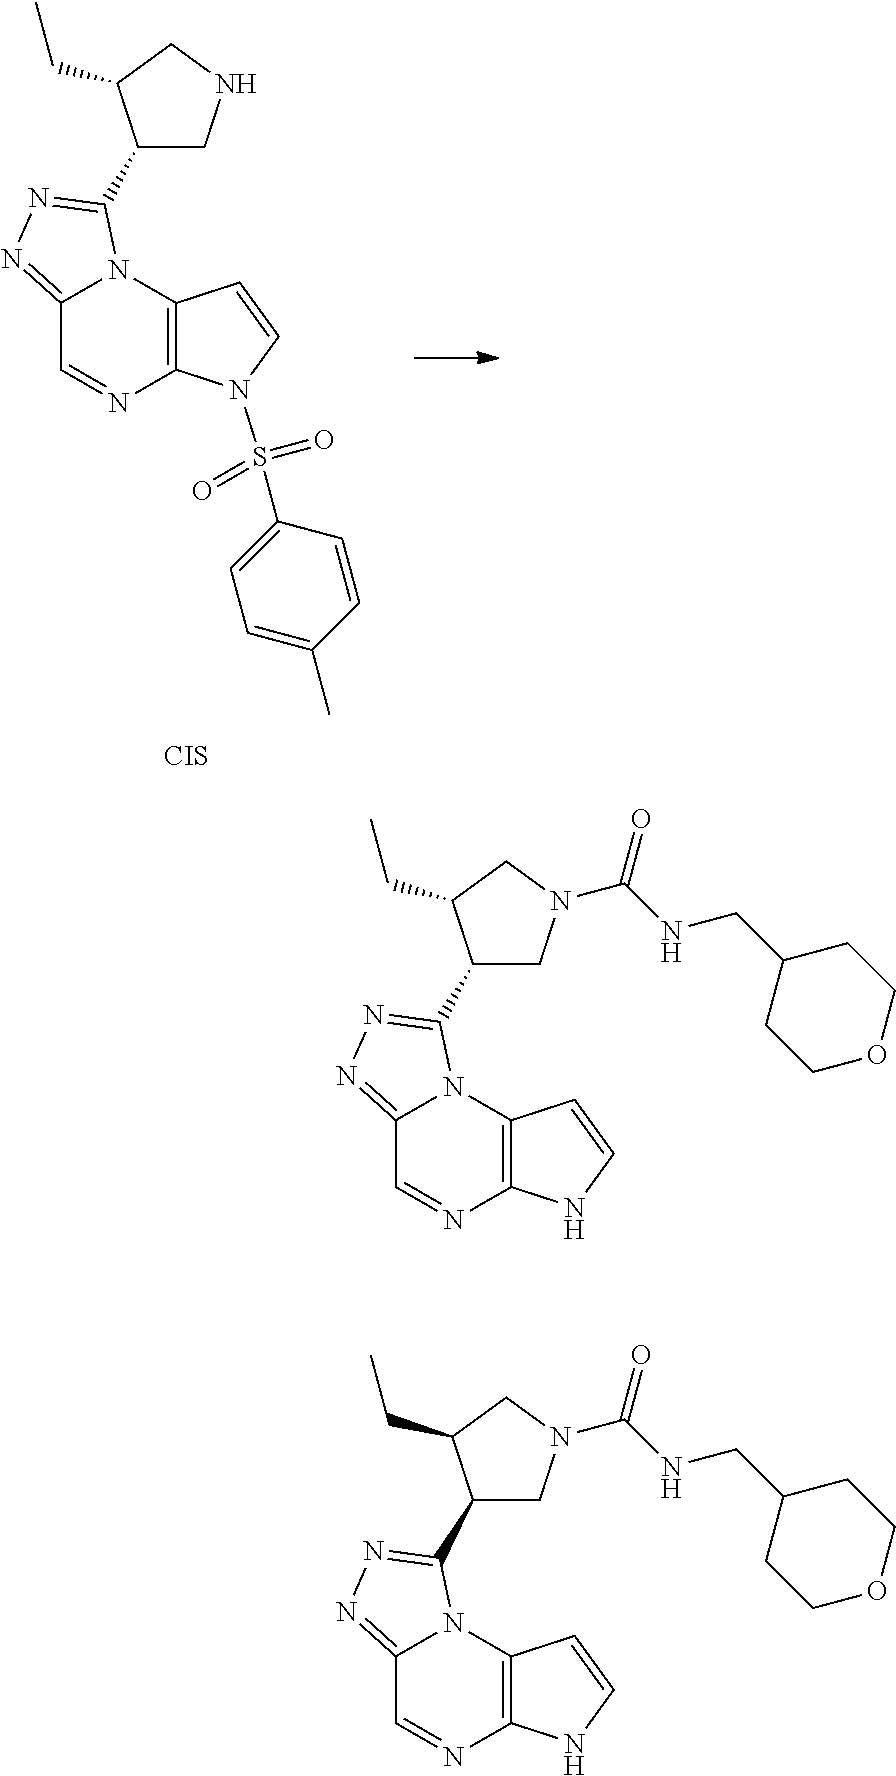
C12=C(N=CC3=NN=C(C4CNCC4CC)N13)N(S(C1=CC=C(C)C=C1)(=O)=O)C=C2.[CIS].C12=C(N=CC3=NN=C(C4CN(C(NCC5CCOCC5)=O)CC4CC)N13)NC=C2.C12=C(N=CC3=NN=C(C4CN(C(NCC5CCOCC5)=O)CC4CC)N13)NC=C2
